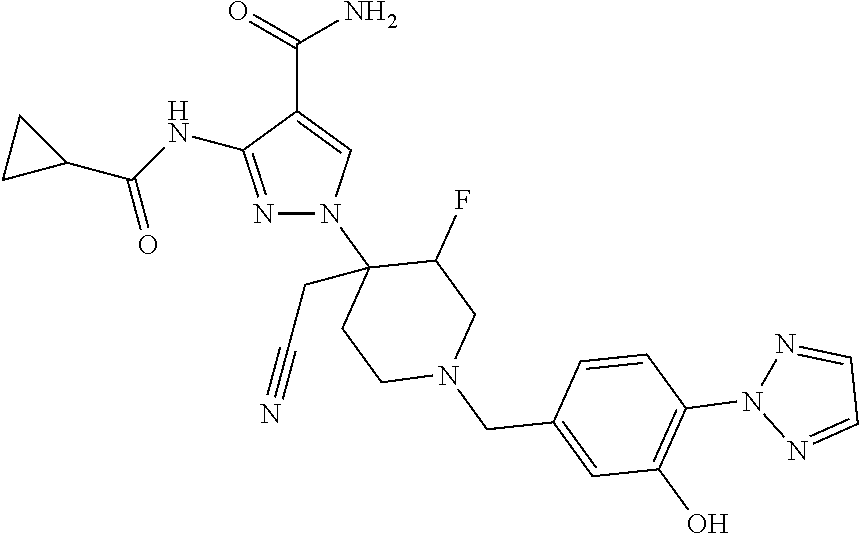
N1=C(NC(C2CC2)=O)C(C(=O)N)=CN1C1(CC#N)CCN(CC2=CC(O)=C(N3N=CC=N3)C=C2)CC1F
